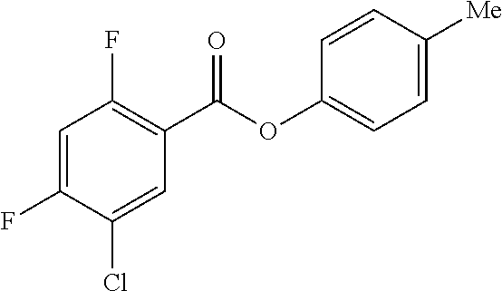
C1=C(F)C(Cl)=CC(C(OC2=CC=C([Me])C=C2)=O)=C1F
